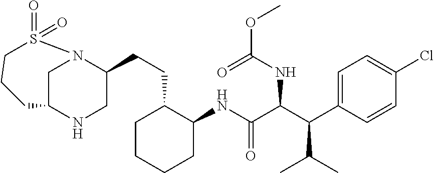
C1C2NCC(CCC3C(NC(C(C(C4=CC=C(Cl)C=C4)C(C)C)NC(=O)OC)=O)CCCC3)N1S(=O)(=O)CCC2
